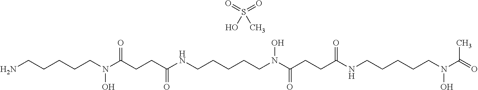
NCCCCCN(C(CCC(NCCCCCN(C(CCC(NCCCCCN(C(=O)C)O)=O)=O)O)=O)=O)O.O=S(=O)(O)C
